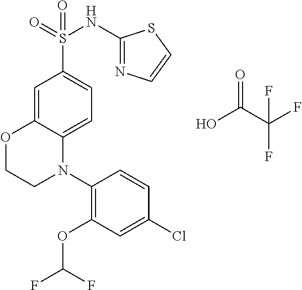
O1CCN(C2=C(OC(F)F)C=C(Cl)C=C2)C2=CC=C(S(=O)(NC3=NC=CS3)=O)C=C12.O=C(O)C(F)(F)F
